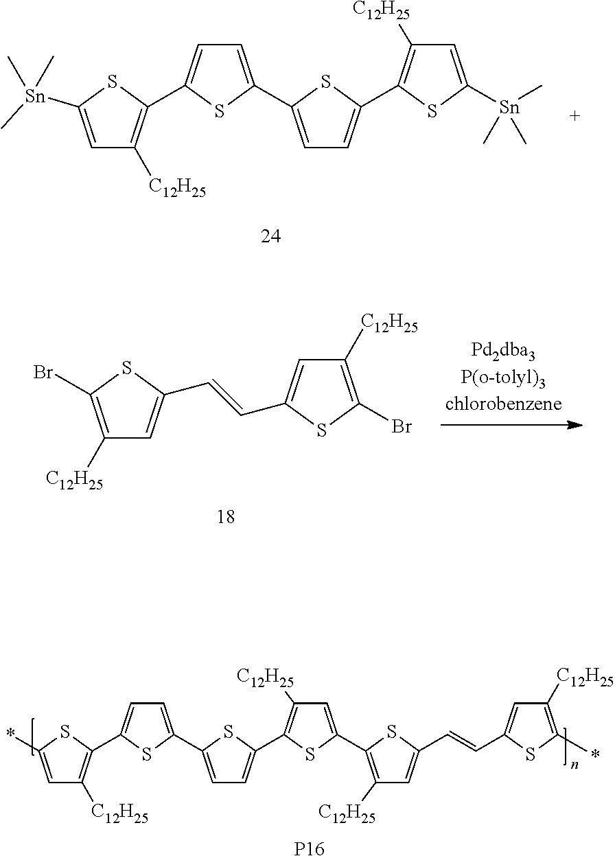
C1=C(*)SC(C2=CC=C(C3=CC=C(C4=C([C12H25])C=C(C5=C([C12H25])C=C(C=CC6=CC([C12H25])=C(*)S6)S5)S4)S3)S2)=C1[C12H25].[P16].C1=C(C=CC2=CC([C12H25])=C(Br)S2)SC(Br)=C1[C12H25].C1=C([Sn](C)(C)C)SC(C2=CC=C(C3=CC=C(C4=C([C12H25])C=C([Sn](C)(C)C)S4)S3)S2)=C1[C12H25]
